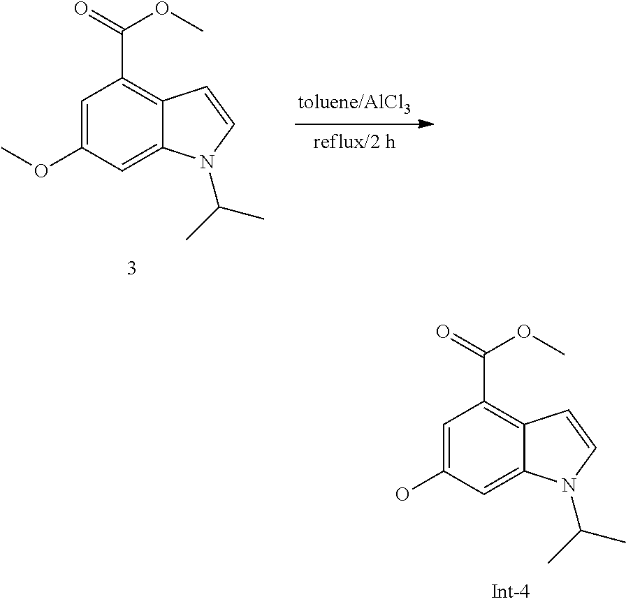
C1=C(OC)C=C2C(=C1C(OC)=O)C=CN2C(C)C.C1=C(O)C=C2C(=C1C(OC)=O)C=CN2C(C)C
